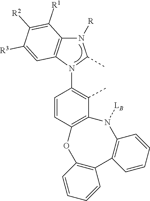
CC1=C(N2C(C)N([R])C3=C2C=C([R3])C([R2])=C3[R1])C=CC2=C1N([LB])C1=C(C3=C(O2)C=CC=C3)C=CC=C1
